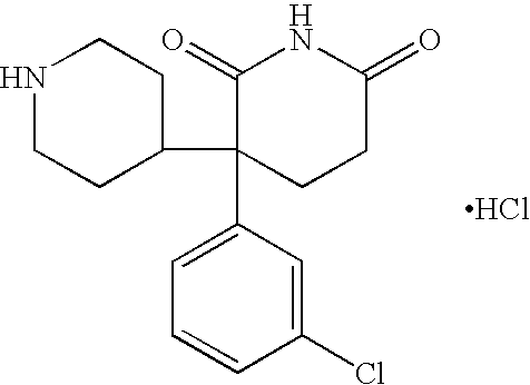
Cl.N1CCC(C2(C3=CC=CC(Cl)=C3)CCC(=O)NC2=O)CC1
